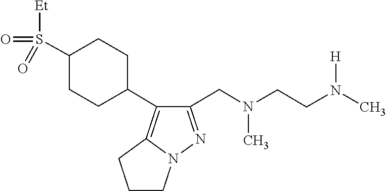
CN(CC1=NN2C(=C1C1CCC(S(=O)(=O)[Et])CC1)CCC2)CCN([H])C
